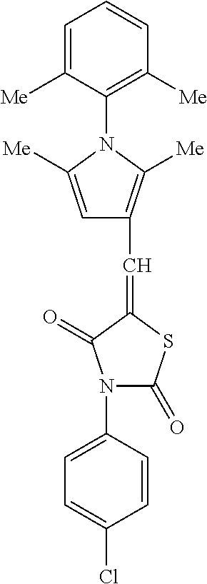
C1=C(N2C(=O)SC(=CC3=C([Me])N(C4=C([Me])C=CC=C4[Me])C([Me])=C3)C2=O)C=CC(Cl)=C1
